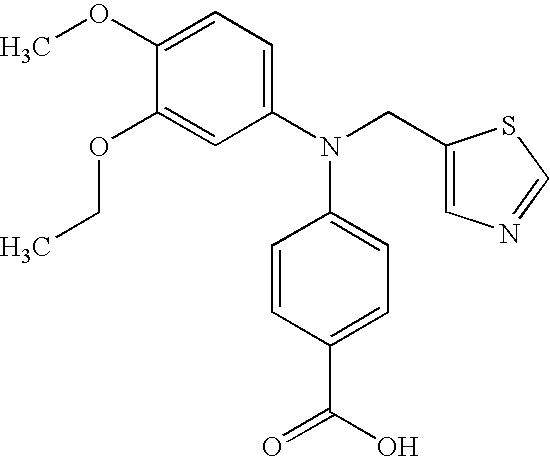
C1(OCC)=CC(N(CC2=CN=CS2)C2=CC=C(C(O)=O)C=C2)=CC=C1OC
